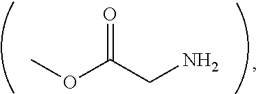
COC(=O)CN
